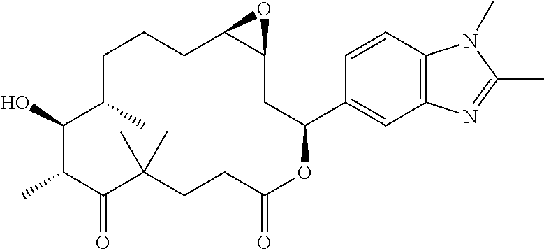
C1C(C)C(O)C(C)C(=O)C(C)(C)CCC(=O)OC(C2=CC3=C(C=C2)N(C)C(C)=N3)CC2C(CC1)O2
